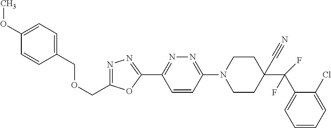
C1(COCC2=NN=C(C3=NN=C(N4CCC(C#N)(C(C5=CC=CC=C5Cl)(F)F)CC4)C=C3)O2)=CC=C(OC)C=C1
